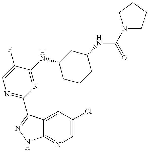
C12=NC=C(Cl)C=C1C(C1=NC=C(F)C(NC3CCCC(NC(N4CCCC4)=O)C3)=N1)=NN2
